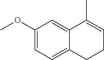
C1(OC)=CC=C2C(=C1)C(C)=CCC2
